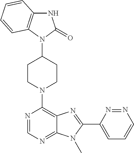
C1CN(C2=C3C(=NC=N2)N(C)C(C2=CC=CN=N2)=N3)CCC1N1C(=O)NC2=C1C=CC=C2
